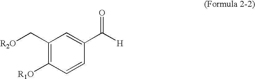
[R2O]CC1=C([R1O])C=CC(C([H])=O)=C1
